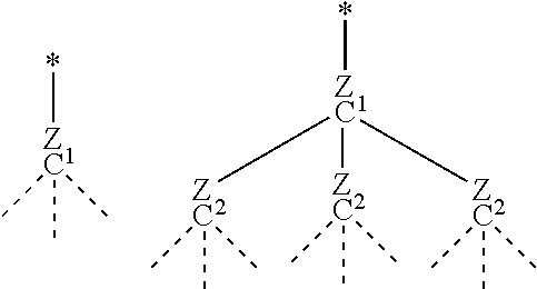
*[ZC1](C)(C)C.[ZC2]([ZC1]([ZC2](C)(C)C)([ZC2](C)(C)C)*)(C)(C)C
